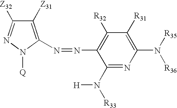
C1([Z31])=C(N=NC2=C([R32])C([R31])=C(N([R35])[R36])N=C2N([R33])[H])N([Q])N=C1[Z32]
